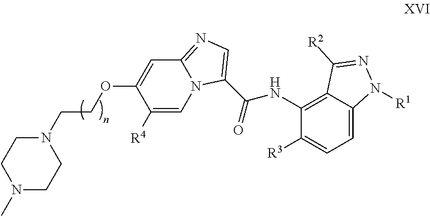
C12=NC=C(C(NC3=C4C(=CC=C3[R3])N([R1])N=C4[R2])=O)N1C=C([R4])C(OCCN1CCN(C)CC1)=C2
